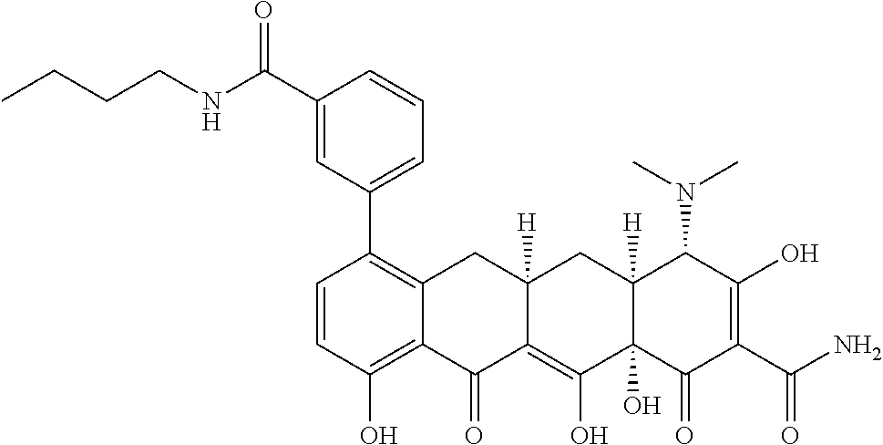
C1=CC(O)=C2C(=C1C1=CC=CC(C(NCCCC)=O)=C1)CC1([H])C(=C(O)C3(O)C([H])(C1)C(N(C)C)C(O)=C(C(=O)N)C3=O)C2=O
